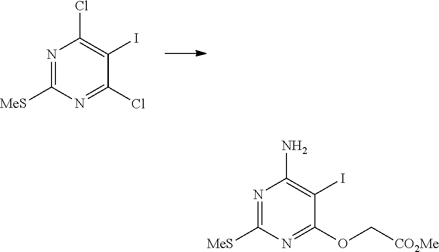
N1=C([MeS])N=C(Cl)C(I)=C1Cl.N1=C([MeS])N=C(OC[CO2Me])C(I)=C1N
